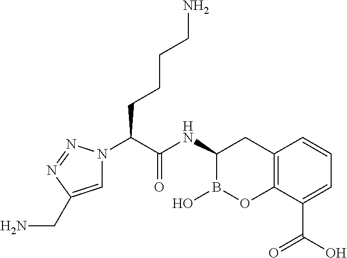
C1=C(CN)N=NN1C(C(NC1B(O)OC2=C(C1)C=CC=C2C(O)=O)=O)CCCCN
